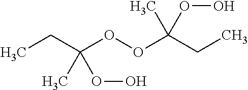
CCC(OOC(CC)(C)OO)(C)OO
